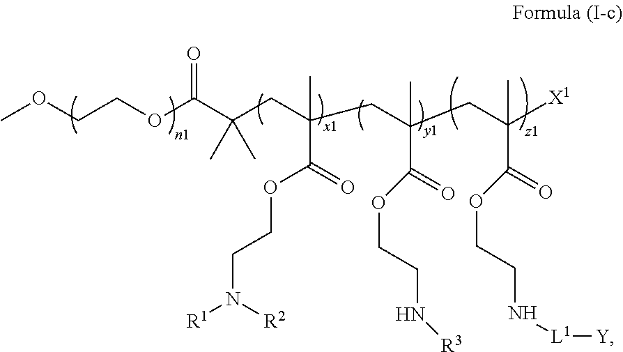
C(COC(C(CC(CC(CC([X1])(C)C(=O)OCCN[L1][Y])(C)C(=O)OCCN[R3])(C)C(=O)OCCN([R1])[R2])(C)C)=O)OC
